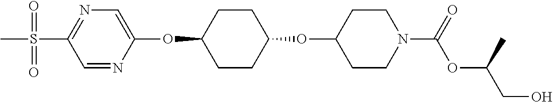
C1=NC(OC2CCC(OC3CCN(C(OC(CO)C)=O)CC3)CC2)=CN=C1S(C)(=O)=O
